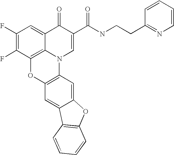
C1(F)=C(F)C2=C3C(=C1)C(=O)C(C(NCCC1=NC=CC=C1)=O)=CN3C1=C(O2)C=C2C(=C1)OC1=C2C=CC=C1
